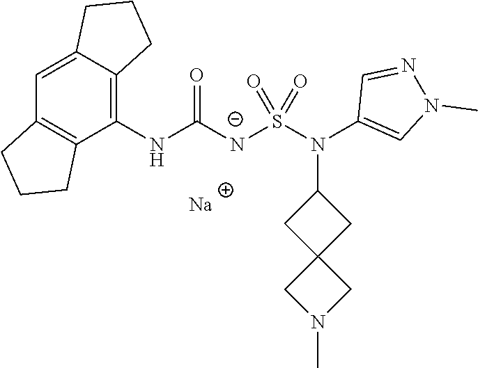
[Na].C12=CC3=C(C(NC([N-]S(N(C4=CN(C)N=C4)C4CC5(C4)CN(C)C5)(=O)=O)=O)=C1CCC2)CCC3
